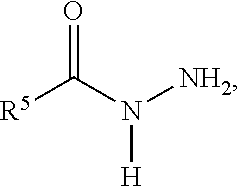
[R5]C(=O)N([H])[NH2]
